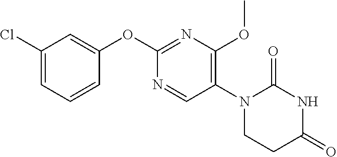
C1(OC2=NC(OC)=C(N3CCC(=O)NC3=O)C=N2)=CC(Cl)=CC=C1
